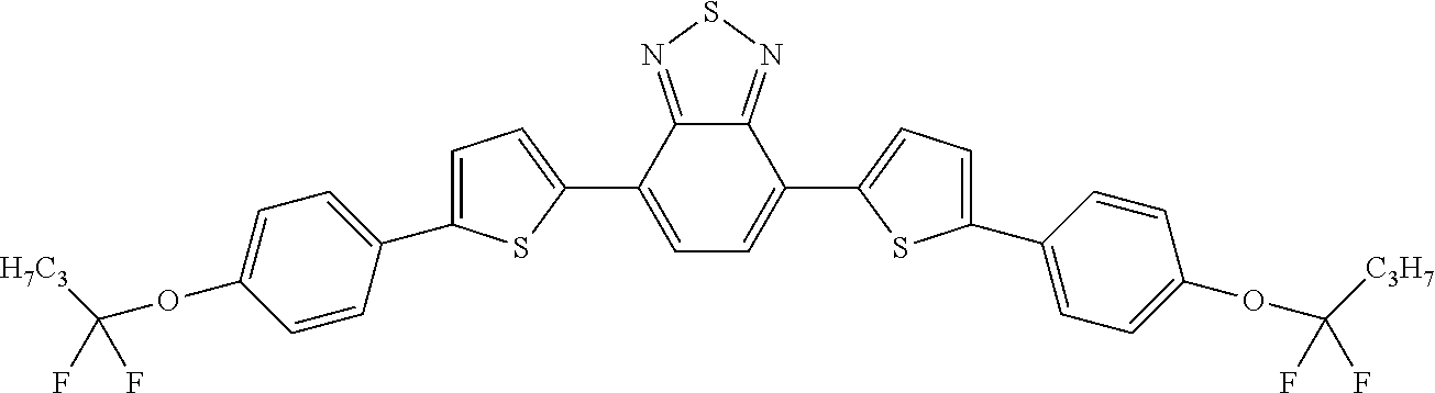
C12=NSN=C1C(C1=CC=C(C3=CC=C(OC([C3H7])(F)F)C=C3)S1)=CC=C2C1=CC=C(C2=CC=C(OC([H7C3])(F)F)C=C2)S1
